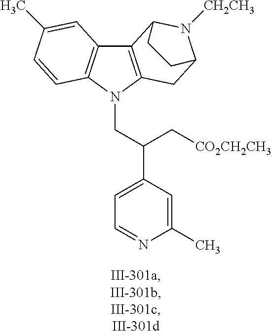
C12=C(N(CC(C3=CC=NC(C)=C3)C[CO2CH2CH3])C3=C1C=C(C)C=C3)CC1N([CH2CH3])C2CC1
